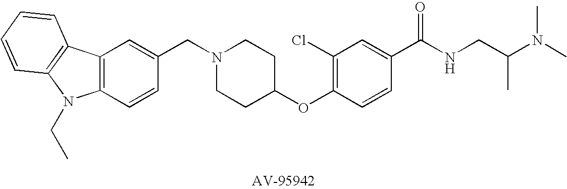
C1(CN2CCC(OC3=C(Cl)C=C(C(NCC(N(C)C)C)=O)C=C3)CC2)=CC2=C(C=C1)N(CC)C1=C2C=CC=C1
